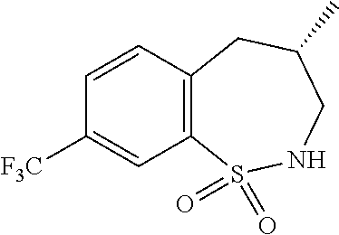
C12=C(C=CC([F3C])=C1)CC(C)CNS2(=O)=O
